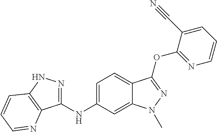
C1(NC2=CC=C3C(=C2)N(C)N=C3OC2=NC=CC=C2C#N)=NNC2=C1N=CC=C2
